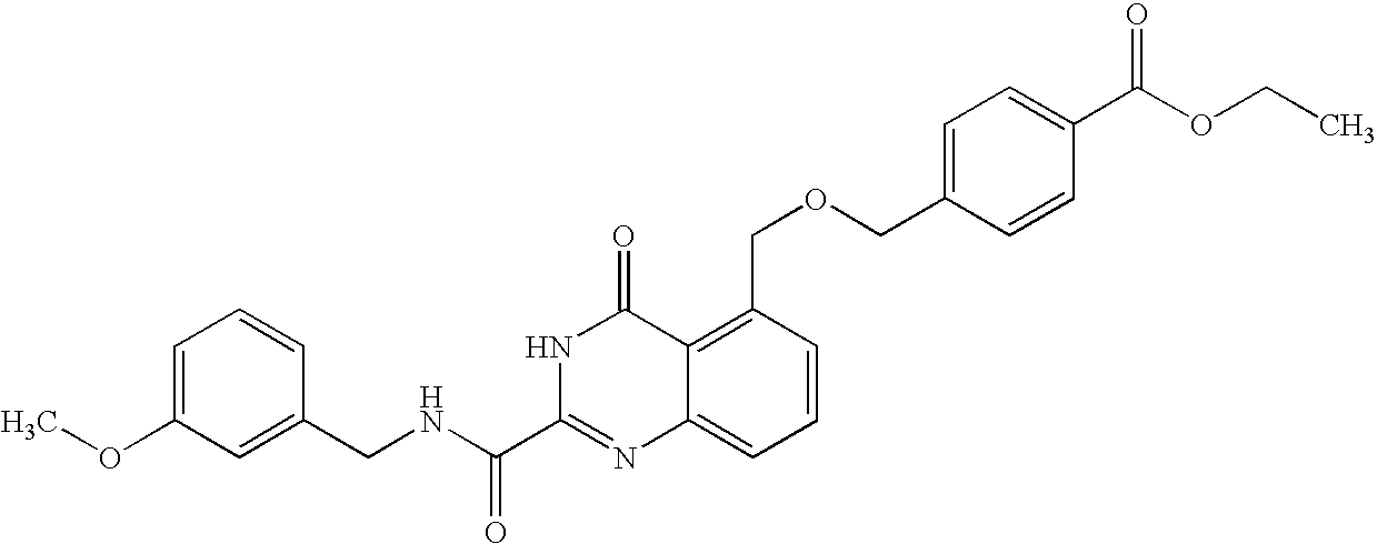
C1(CNC(C2=NC3=CC=CC(COCC4=CC=C(C(OCC)=O)C=C4)=C3C(=O)N2)=O)=CC(OC)=CC=C1
